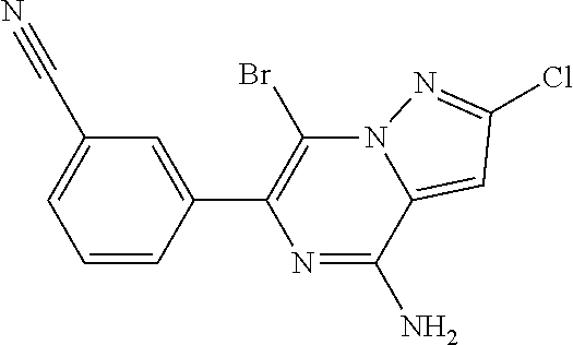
C1=C(C2=C(Br)N3C(=CC(Cl)=N3)C(N)=N2)C=CC=C1C#N
